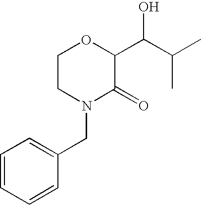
C1CN(CC2=CC=CC=C2)C(=O)C(C(C(C)C)O)O1
